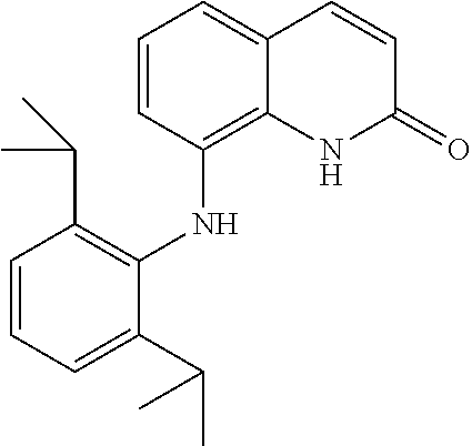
C1=CC(NC2=C(C(C)C)C=CC=C2C(C)C)=C2C(=C1)C=CC(=O)N2
